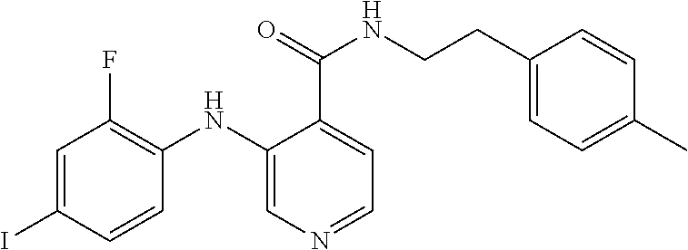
C(C1=CC=NC=C1NC1=C(F)C=C(I)C=C1)(=O)NCCC1=CC=C(C)C=C1
